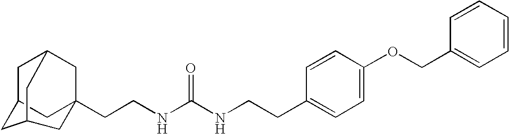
C1C2CC3(CCNC(NCCC4=CC=C(OCC5=CC=CC=C5)C=C4)=O)CC1CC(C2)C3
